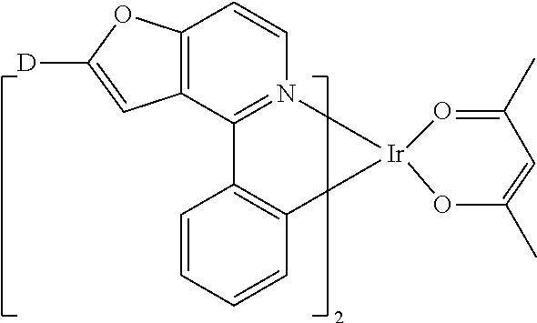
C1=CC=CC2=C1C1=N(C=CC3=C1C=C([D])O3)C[Ir]1(C2)O=C(C)C=C(C)O1
